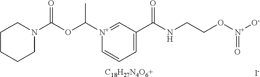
C1CCCN(C(OC([N+]2=CC(C(NCCO[N+]([O-])=O)=O)=CC=C2)C)=O)C1.[I-].[C18H27N4O6+]
